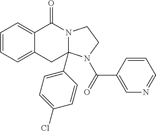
C1=CC=C2C(=C1)C(=O)N1C(C3=CC=C(Cl)C=C3)(C2)N(C(=O)C2=CN=CC=C2)CC1
